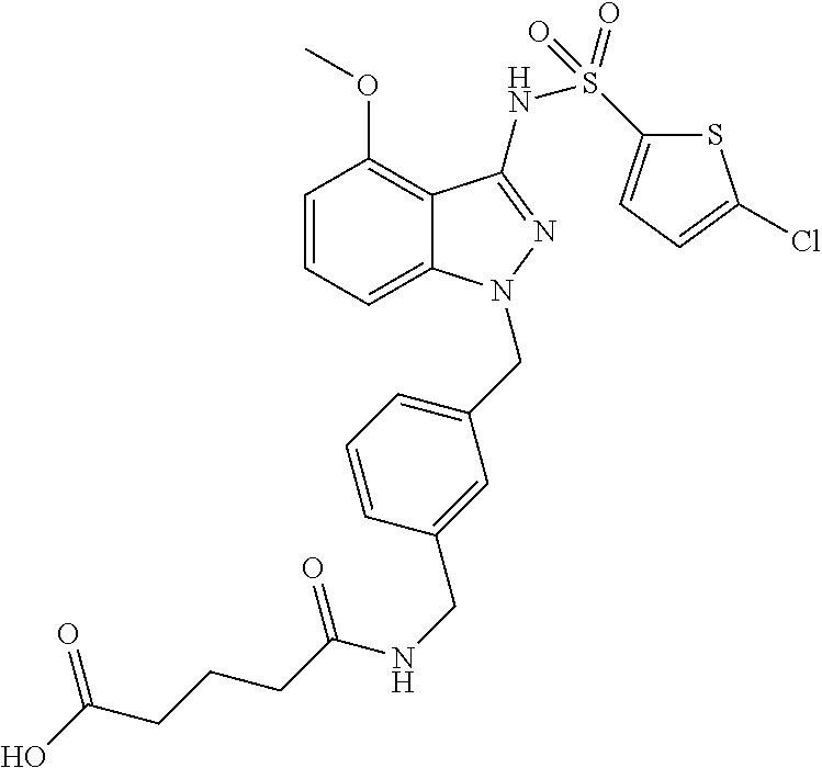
C1=CC=C2C(=C1OC)C(NS(=O)(C1=CC=C(Cl)S1)=O)=NN2CC1=CC=CC(CNC(CCCC(O)=O)=O)=C1
